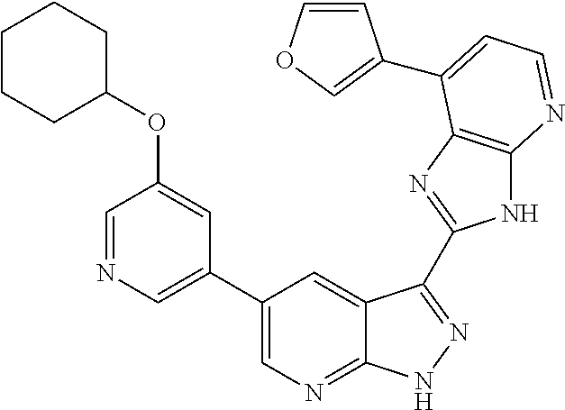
C1(C2=CN=CC(OC3CCCCC3)=C2)=CN=C2C(=C1)C(C1=NC3=C(N1)N=CC=C3C1=COC=C1)=NN2
